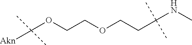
C(OCCOCCC(NC)(C)C)([Akn])(C)C
